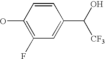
C1=C(C(O)[CF3])C=CC(O)=C1F
